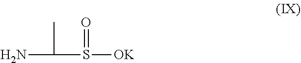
S(=O)([OK])C(N)C
